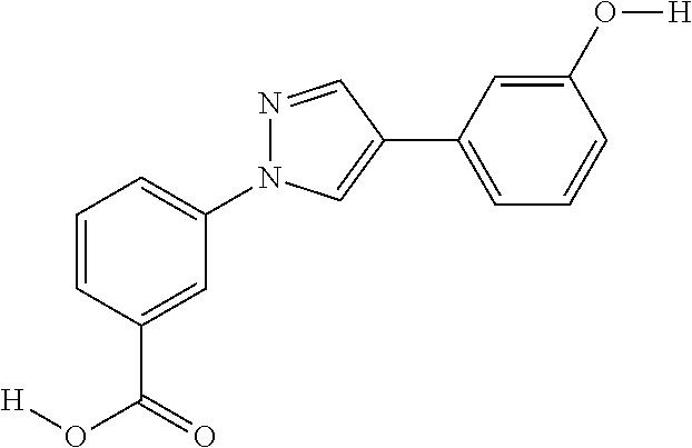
C1(N2N=CC(C3=CC=CC(O[H])=C3)=C2)=CC=CC(C(O[H])=O)=C1
